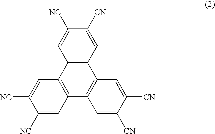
C1=C([NC])C([CN])=CC2=C1C1=C(C3=C2C=C([CN])C([CN])=C3)C=C([NC])C([NC])=C1
